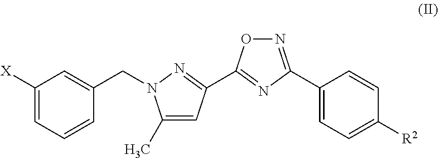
[X]C1=CC=CC(CN2C(C)=CC(C3=NC(C4=CC=C([R2])C=C4)=NO3)=N2)=C1
